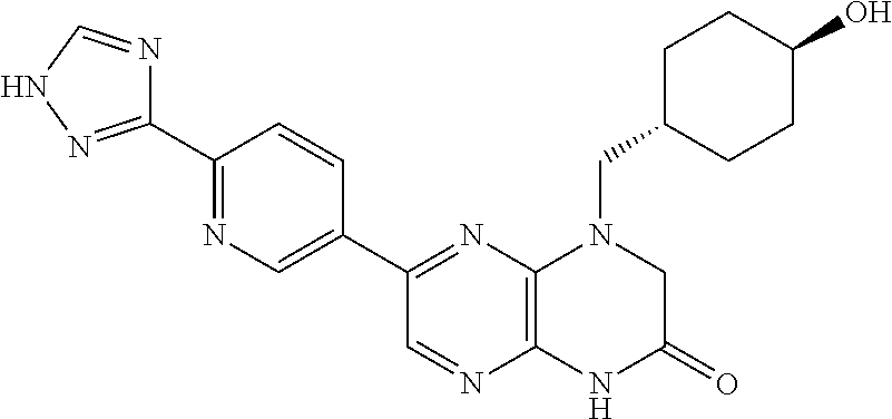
C1(C2=NC3=C(N=C2)NC(=O)CN3CC2CCC(O)CC2)=CN=C(C2=NNC=N2)C=C1
